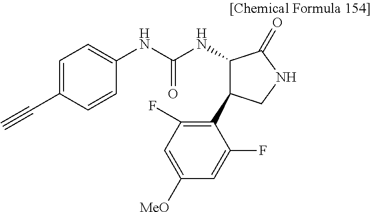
C1=C(C#C)C=CC(NC(NC2C(C3=C(F)C=C([MeO])C=C3F)CNC2=O)=O)=C1
